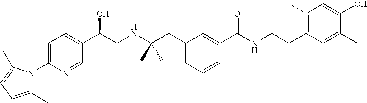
C1(C)=CC=C(C)N1C1=CC=C(C(CNC(CC2=CC=CC(C(NCCC3=C(C)C=C(O)C(C)=C3)=O)=C2)(C)C)O)C=N1
